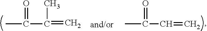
CC(=O)C(C)=C.CC(=O)C=C
